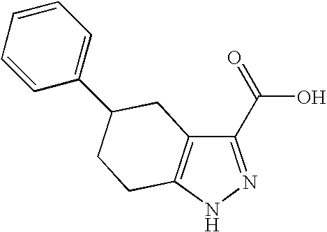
C1(C(=O)O)=NNC2=C1CC(C1=CC=CC=C1)CC2
